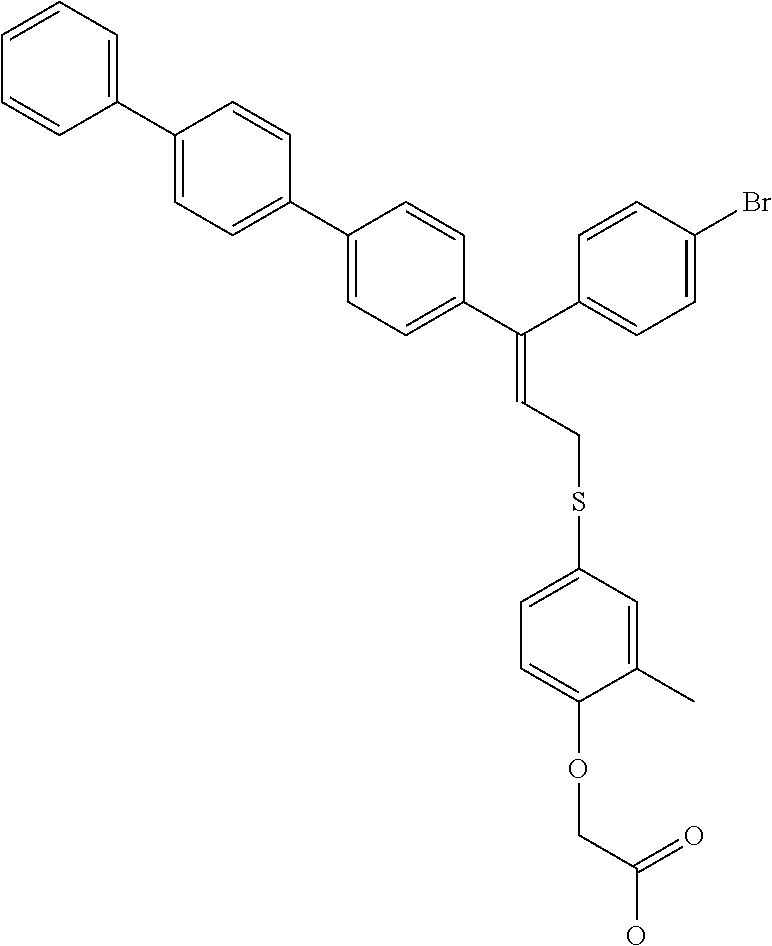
C1(C2=CC=C(C3=CC=C(C(C4=CC=C(Br)C=C4)=CCSC4=CC=C(OCC(=O)O)C(C)=C4)C=C3)C=C2)=CC=CC=C1
